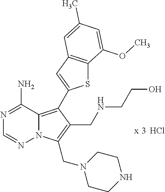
N12C(=C(C3=CC4=C(S3)C(OC)=CC(C)=C4)C(CNCCO)=C1CN1CCNCC1)C(N)=NC=N2.Cl
